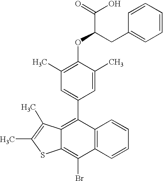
C1=CC=CC=C1CC(OC1=C(C)C=C(C2=C3C(=C(Br)C4=C2C=CC=C4)SC(C)=C3C)C=C1C)C(=O)O
